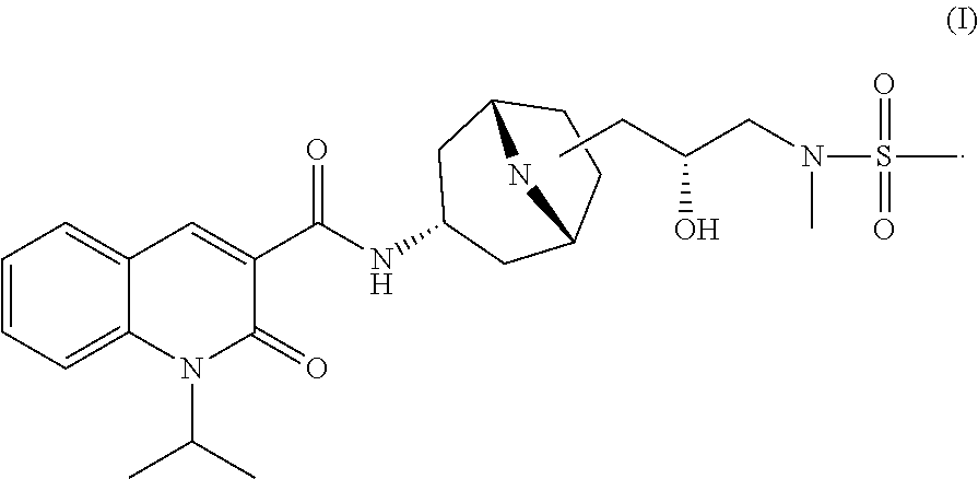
C1=CC=C2C(=C1)C=C(C(NC1CC3CCC(C1)N3)=O)C(=O)N2C(C)C.CCC(CN(S(=O)(=O)C)C)O
